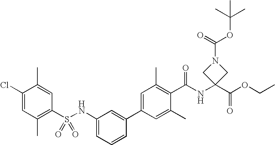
C1(Cl)=CC(C)=C(S(NC2=CC=CC(C3=CC(C)=C(C(NC4(C(OCC)=O)CN(C(=O)OC(C)(C)C)C4)=O)C(C)=C3)=C2)(=O)=O)C=C1C
